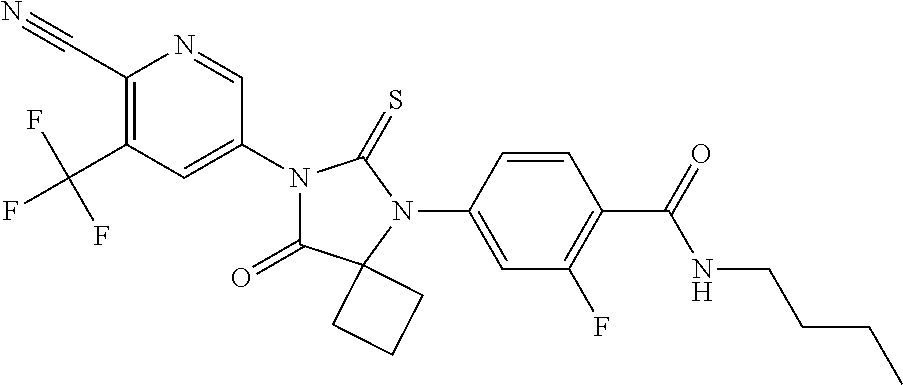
C1(C#N)=C(C(F)(F)F)C=C(N2C(=O)C3(N(C4=CC(F)=C(C(NCCCC)=O)C=C4)C2=S)CCC3)C=N1
